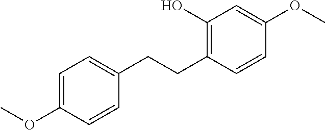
C1(O)=C(CCC2=CC=C(OC)C=C2)C=CC(OC)=C1
